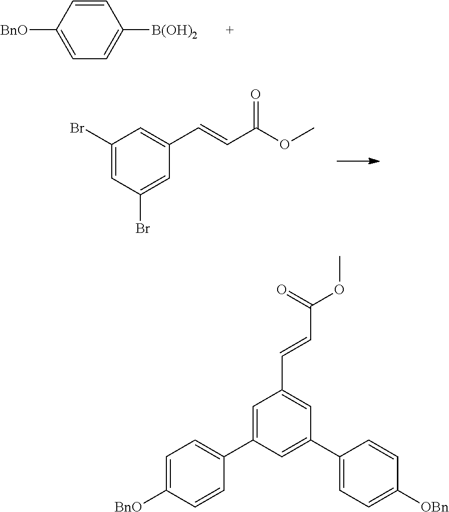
C1=CC([BnO])=CC=C1[B(OH)2].C1(Br)=CC(Br)=CC(C=CC(OC)=O)=C1.C(C=CC1=CC(C2=CC=C([OBn])C=C2)=CC(C2=CC=C([BnO])C=C2)=C1)(=O)OC
